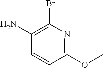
C1=CC(OC)=NC(Br)=C1N
